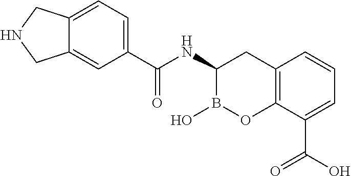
C12=C(C(C(O)=O)=CC=C1)OB(O)C(NC(=O)C1=CC=C3C(=C1)CNC3)C2
